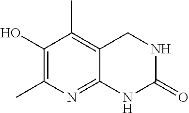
C1(O)=C(C)N=C2C(=C1C)CNC(=O)N2
